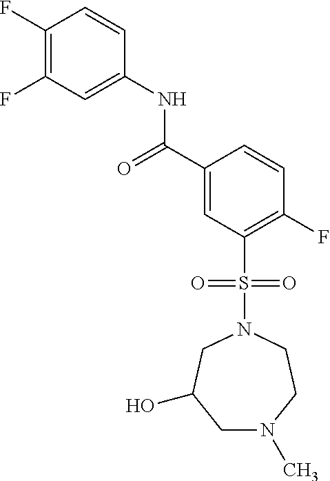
C1(F)=C(F)C=C(NC(=O)C2=CC(S(=O)(=O)N3CC(O)CN(C)CC3)=C(F)C=C2)C=C1
